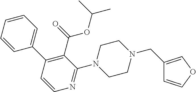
C1=CC=CC(C2=C(C(=O)OC(C)C)C(N3CCN(CC4=COC=C4)CC3)=NC=C2)=C1
